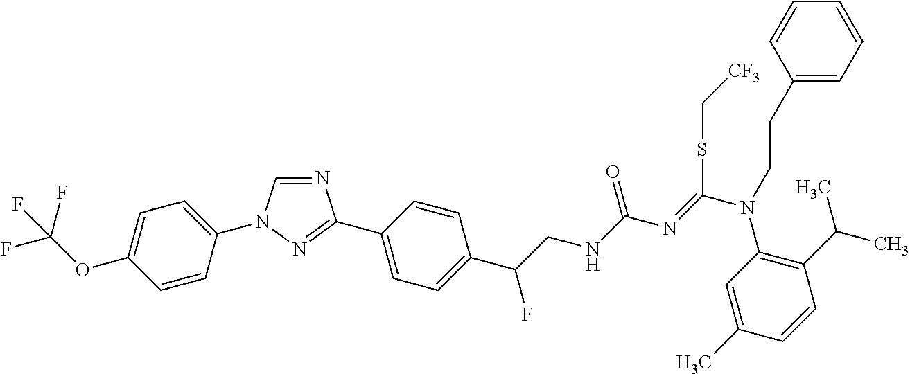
N1=CN(C2=CC=C(OC(F)(F)F)C=C2)N=C1C1=CC=C(C(CNC(N=C(N(C2=C(C(C)C)C=CC(C)=C2)CCC2=CC=CC=C2)SC[CF3])=O)F)C=C1
